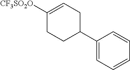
C1([CF3SO2O])=CCC(C2=CC=CC=C2)CC1
